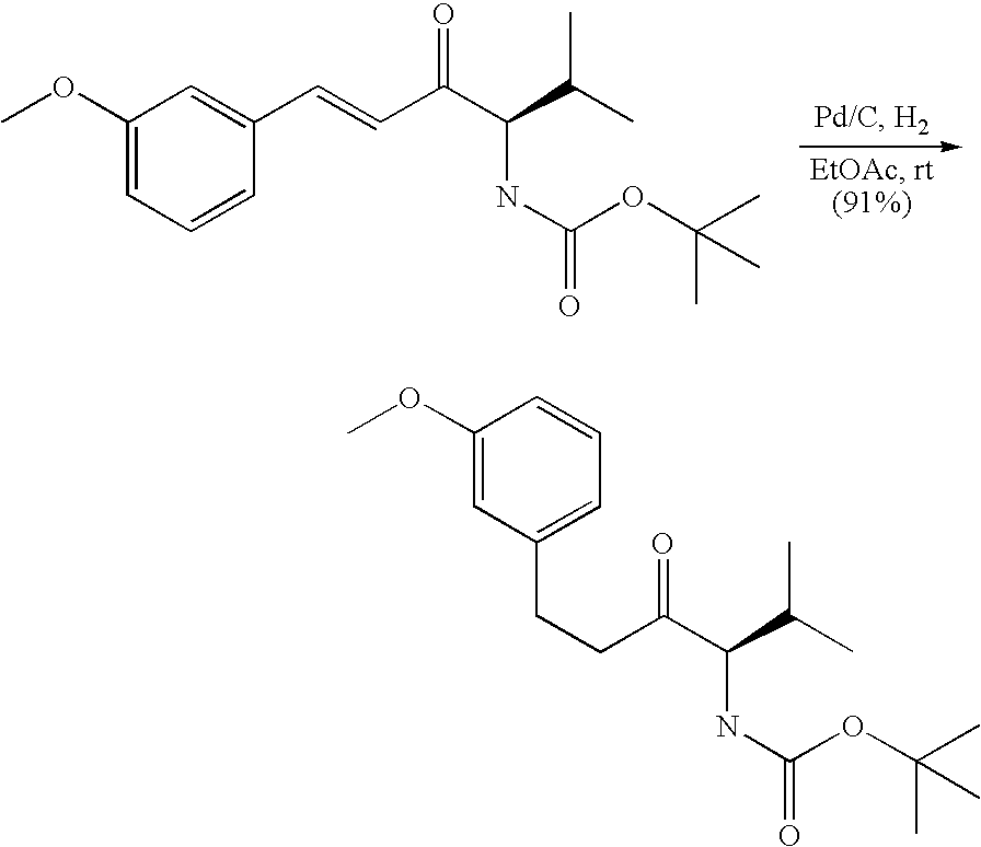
C(C(C(C(C)C)NC(=O)OC(C)(C)C)=O)=CC1=CC(OC)=CC=C1.C(C(C(C(C)C)NC(=O)OC(C)(C)C)=O)CC1=CC=CC(OC)=C1
